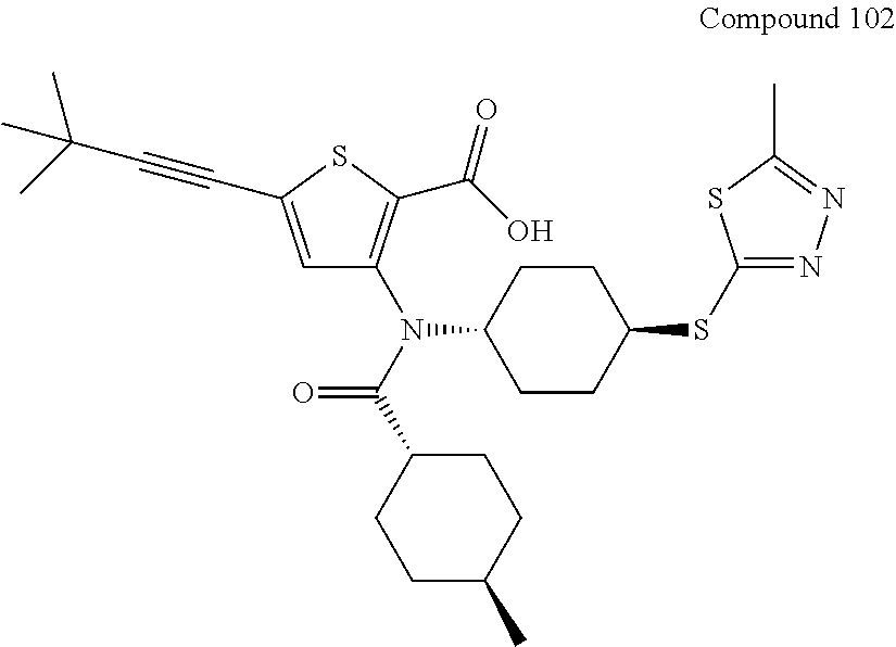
CC(C#CC1=CC(N(C(C2CCC(C)CC2)=O)C2CCC(SC3=NN=C(C)S3)CC2)=C(C(O)=O)S1)(C)C
